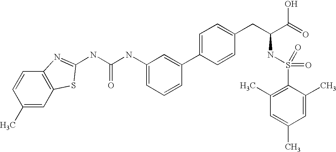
C1(C)=CC2=C(C=C1)N=C(NC(NC1=CC=CC(C3=CC=C(CC(C(=O)O)NS(=O)(=O)C4=C(C)C=C(C)C=C4C)C=C3)=C1)=O)S2
